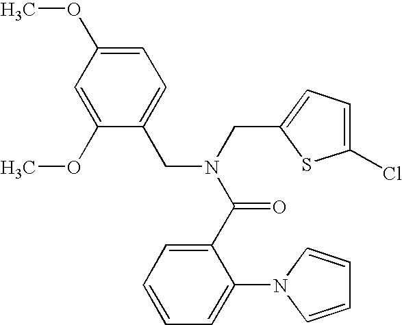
C1(OC)=CC(OC)=CC=C1CN(CC1=CC=C(Cl)S1)C(C1=CC=CC=C1N1C=CC=C1)=O
